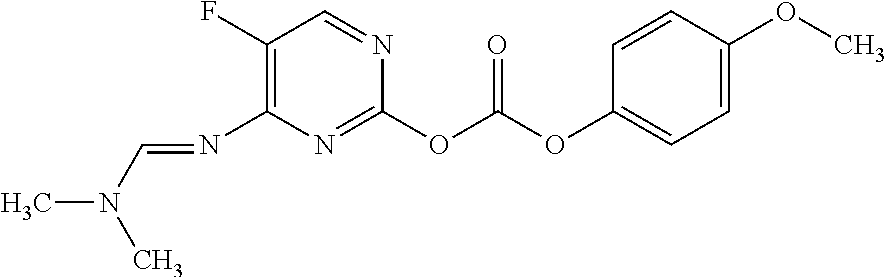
C1(OC(OC2=CC=C(OC)C=C2)=O)=NC(N=CN(C)C)=C(F)C=N1
